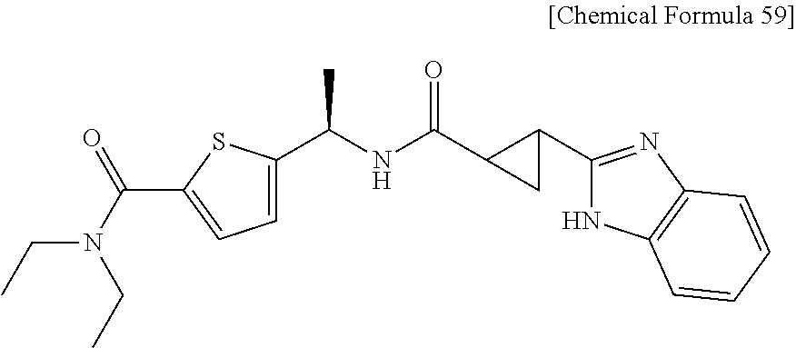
C(NC(=O)C1CC1C1=NC2=C(N1)C=CC=C2)(C)C1=CC=C(C(N(CC)CC)=O)S1
